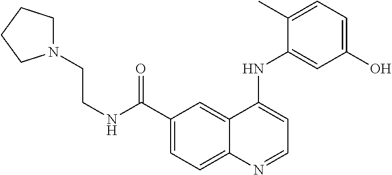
C1(C(=O)NCCN2CCCC2)=CC=C2C(=C1)C(NC1=CC(O)=CC=C1C)=CC=N2
